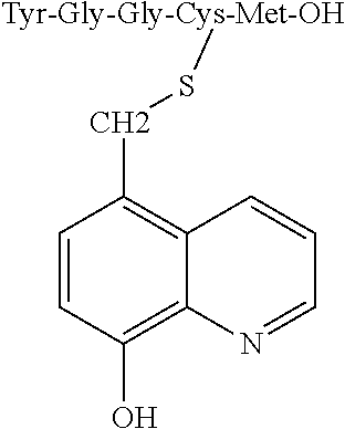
C1=CC(O)=C2C(=C1CS[Tyr-Gly-Gly-Cys-Met-OH])C=CC=N2
